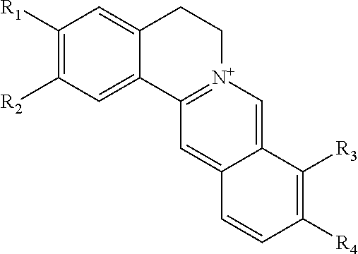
C1([R1])=C([R2])C=C2C(=C1)CC[N+]1=C2C=C2C(=C1)C([R3])=C([R4])C=C2
